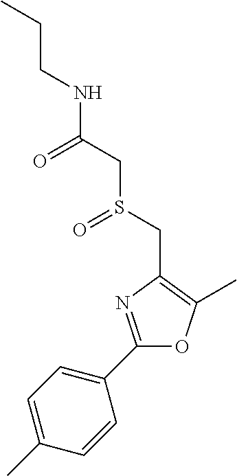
C(CC)NC(CS(CC1=C(C)OC(C2=CC=C(C)C=C2)=N1)=O)=O
